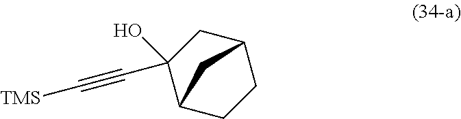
C1C2CC(O)(C#C[TMS])C(C1)C2
